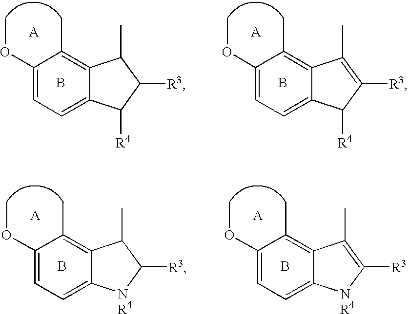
C1(OC)=CC=C2C(=C1C)C(C)C([R3])C2[R4].B.C1(OC)=CC=C2C(=C1C)C(C)=C([R3])C2[R4].B.C1(OC)=CC=C2C(=C1C)C(C)C([R3])[NR4]2.B.C1(OC)=CC=C2C(=C1C)C(C)=C([R3])[NR4]2.B
